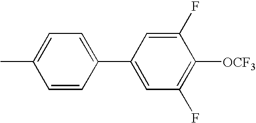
C1(F)=CC(C2=CC=C(C)C=C2)=CC(F)=C1[OCF3]
